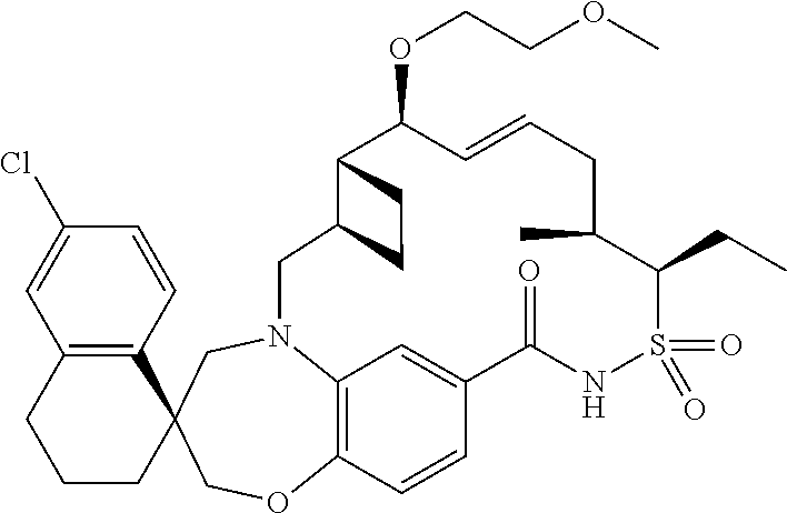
C1(Cl)=CC2=C(C=C1)C1(CCC2)COC2=C3N(C1)CC1C(C(OCCOC)C=CCC(C)C(CC)S(=O)(=O)NC(=O)C(=C3)C=C2)CC1
